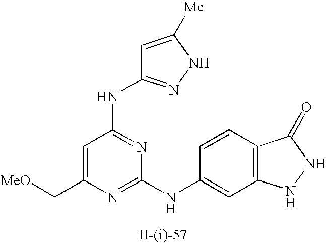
C1=C(C[MeO])N=C(NC2=CC3=C(C=C2)C(=O)NN3)N=C1NC1=NNC([Me])=C1
